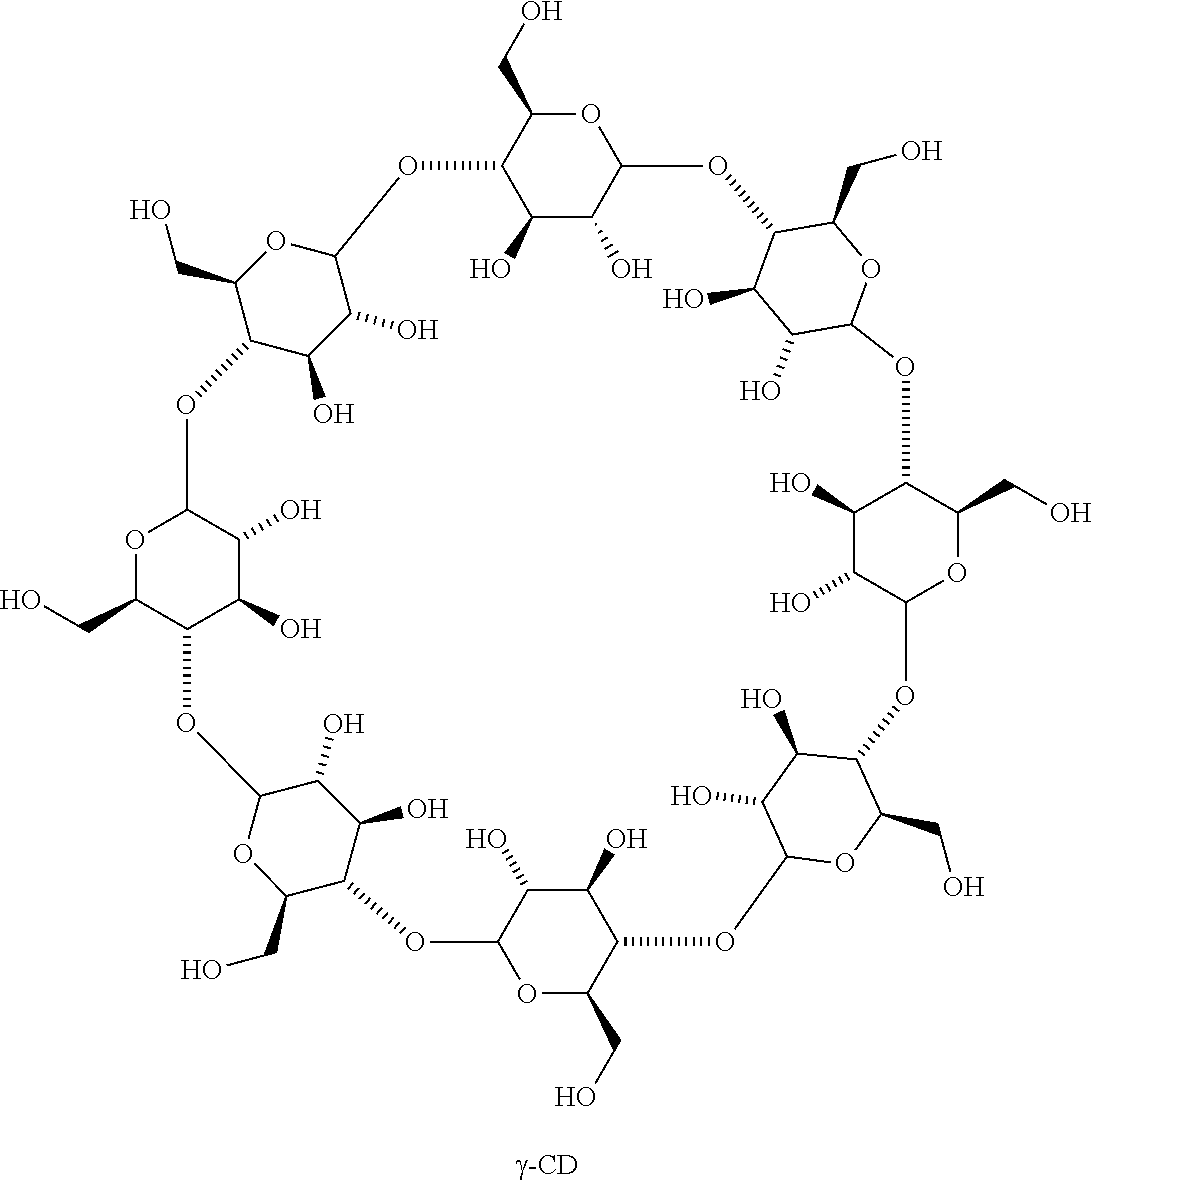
O1C(CO)C2C(O)C(O)C1OC1C(O)C(O)C(OC3C(CO)OC(OC4C(CO)OC(OC5C(CO)OC(OC6C(CO)OC(OC7C(CO)OC(OC8C(CO)OC(O2)C(O)C8O)C(O)C7O)C(O)C6O)C(O)C5O)C(O)C4O)C(O)C3O)OC1CO
